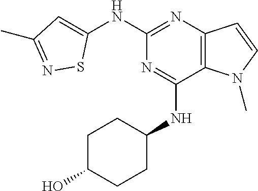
C1(NC2=CC(C)=NS2)=NC2=C(C(NC3CCC(O)CC3)=N1)N(C)C=C2
